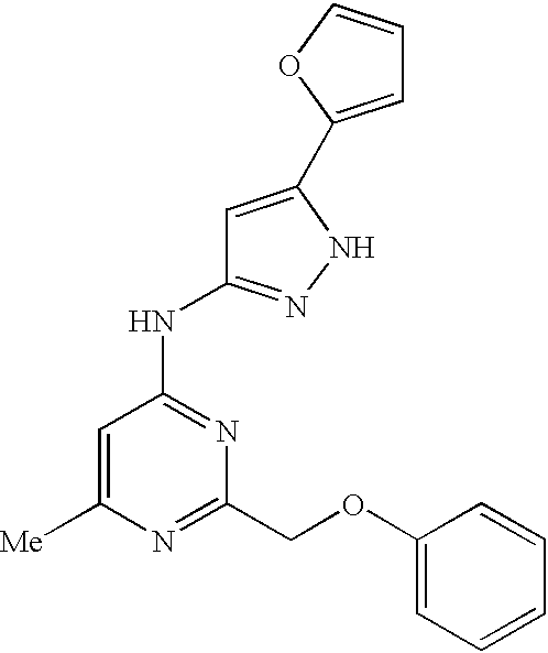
[Me]C1=CC(NC2=NNC(C3=CC=CO3)=C2)=NC(COC2=CC=CC=C2)=N1
